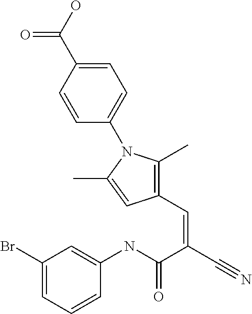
C1=C(C(=O)O)C=CC(N2C(C)=C(C=C(C(=O)NC3=CC(Br)=CC=C3)C#N)C=C2C)=C1
